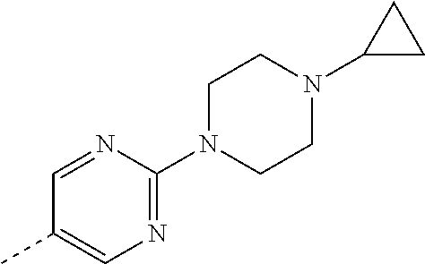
C1=NC(N2CCN(C3CC3)CC2)=NC=C1C
